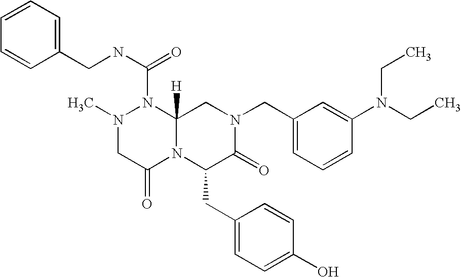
C1=C(N(CC)CC)C=CC=C1CN1CC2([H])N(C(NCC3=CC=CC=C3)=O)N(C)CC(=O)N2C(CC2=CC=C(O)C=C2)C1=O
